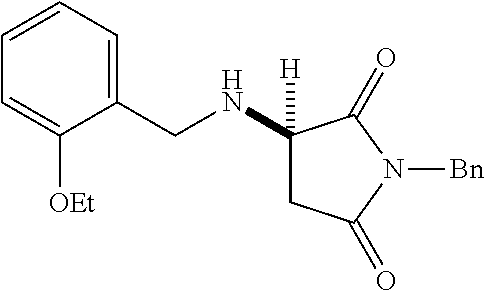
C1(NCC2=CC=CC=C2[OEt])([H])CC(=O)N([Bn])C1=O
